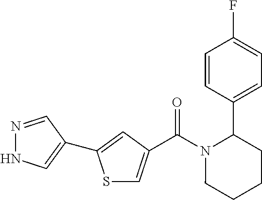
C(N1CCCCC1C1=CC=C(F)C=C1)(=O)C1=CSC(C2=CNN=C2)=C1
